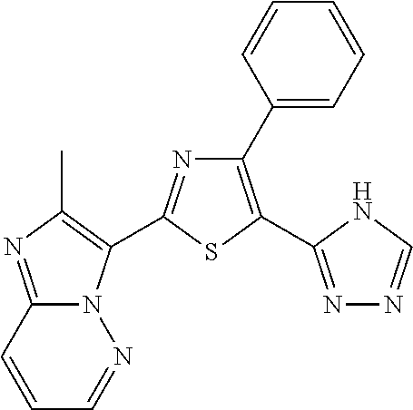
N12C(=NC(C)=C1C1=NC(C3=CC=CC=C3)=C(C3=NN=CN3)S1)C=CC=N2
